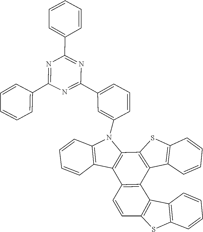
C12=C(C3=C(C4=C1C1=C(C=C4)SC4=C1C=CC=C4)C1=C(C=CC=C1)N3C1=CC(C3=NC(C4=CC=CC=C4)=NC(C4=CC=CC=C4)=N3)=CC=C1)SC1=C2C=CC=C1
